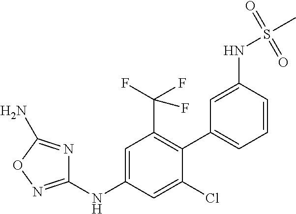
C1=C(NC2=NOC(N)=N2)C=C(Cl)C(C2=CC=CC(NS(C)(=O)=O)=C2)=C1C(F)(F)F
